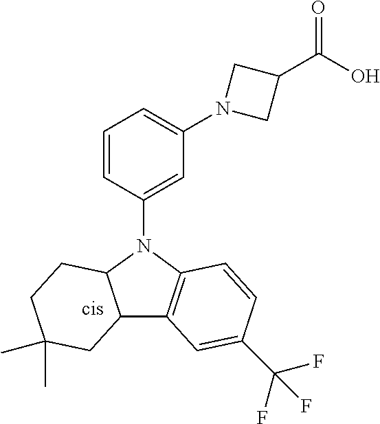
C1=CC(N2C3C(C4=C2C=CC(C(F)(F)F)=C4)CC(C)(C)CC3)=CC(N2CC(C(O)=O)C2)=C1
